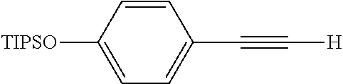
C1=CC([TIPSO])=CC=C1C#C[H]
